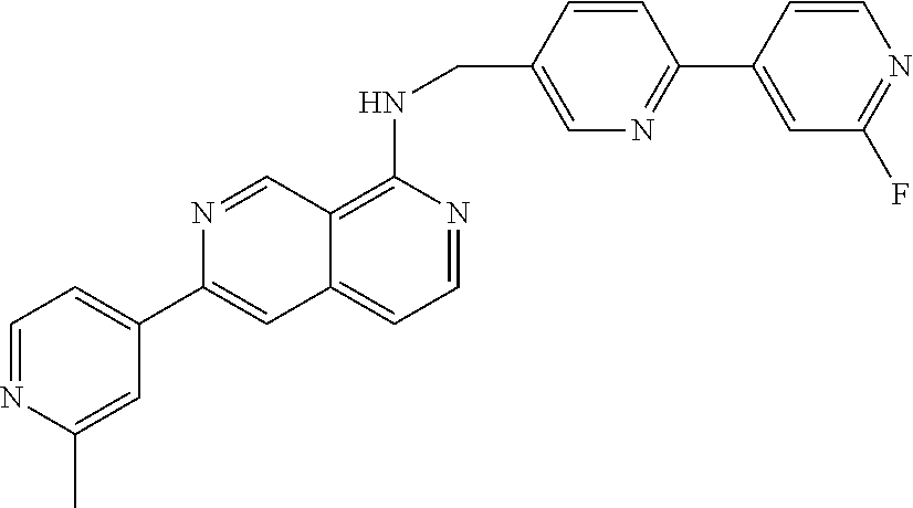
C12=C(NCC3=CN=C(C4=CC(F)=NC=C4)C=C3)N=CC=C1C=C(C1=CC=NC(C)=C1)N=C2
